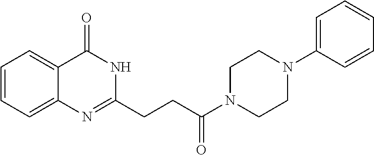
C12=CC=CC=C1N=C(CCC(N1CCN(C3=CC=CC=C3)CC1)=O)NC2=O
